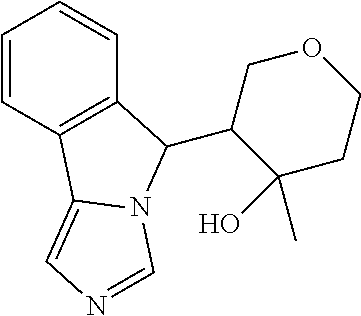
C1=CC2=C(C=C1)C(C1C(C)(O)CCOC1)N1C2=CN=C1
